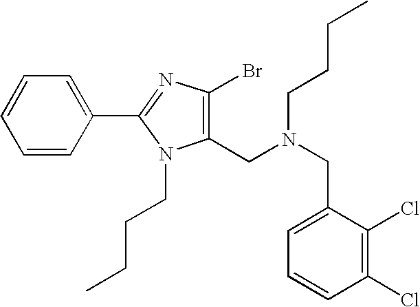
C1(CN(CC2=CC=CC(Cl)=C2Cl)CCCC)=C(Br)N=C(C2=CC=CC=C2)N1CCCC
